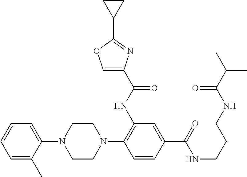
C1(N2CCN(C3=C(NC(=O)C4=COC(C5CC5)=N4)C=C(C(NCCCNC(C(C)C)=O)=O)C=C3)CC2)=CC=CC=C1C
